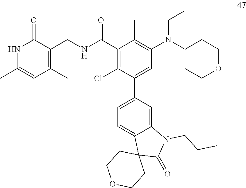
N1C(C)=CC(C)=C(CNC(C2=C(Cl)C(C3=CC=C4C(=C3)N(CCC)C(=O)C43CCOCC3)=CC(N(C3CCOCC3)CC)=C2C)=O)C1=O
